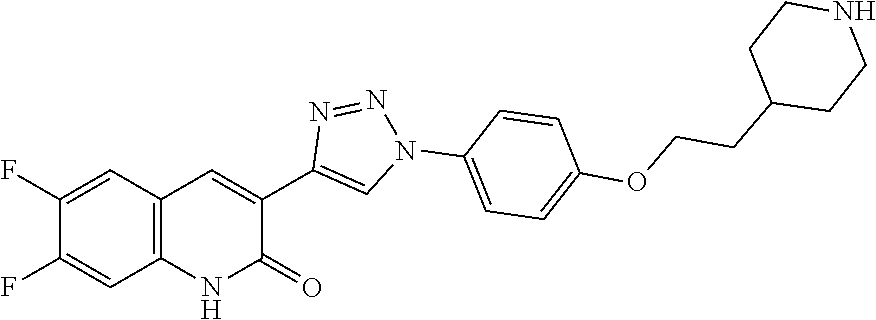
C12=C(C=C(F)C(F)=C1)C=C(C1=CN(C3=CC=C(OCCC4CCNCC4)C=C3)N=N1)C(=O)N2
